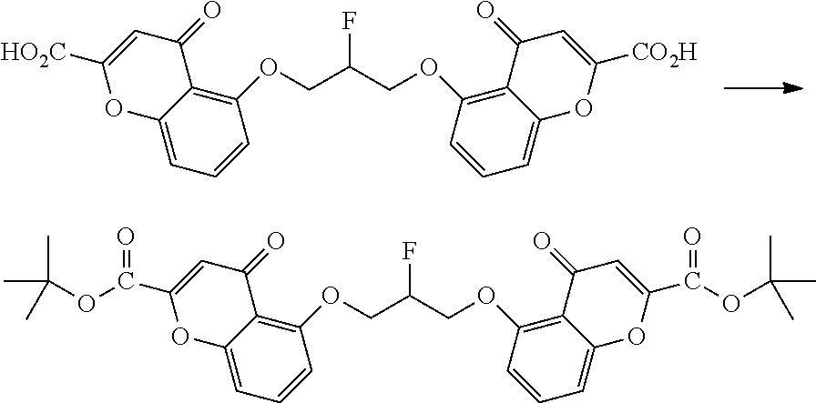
C1(OCC(COC2=C3C(=CC=C2)OC([CO2H])=CC3=O)F)=C2C(=CC=C1)OC([HO2C])=CC2=O.C1(OCC(COC2=C3C(=CC=C2)OC(C(OC(C)(C)C)=O)=CC3=O)F)=C2C(=CC=C1)OC(C(OC(C)(C)C)=O)=CC2=O
